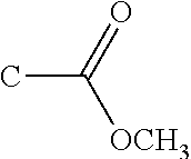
CC(=O)[OCH3]
